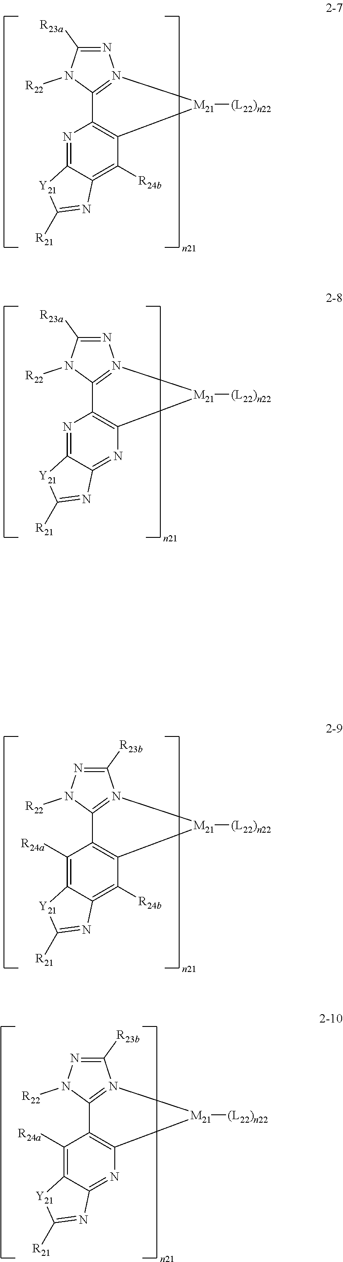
N1=C([R23a])N([R22])C2=N1[M21]([(L22)n22])C1=C2N=C2C(=C1[R24b])N=C([R21])[Y21]2.N1=C([R23a])N([R22])C2=N1[M21]([(L22)n22])C1=C2N=C2C(=N1)N=C([R21])[Y21]2.C1([R23b])=NN([R22])C2=N1[M21]([(L22)n22])C1=C2C([R24a])=C2C(=C1[R24b])N=C([R21])[Y21]2.C1([R23b])=NN([R22])C2=N1[M21]([(L22)n22])C1=C2C([R24a])=C2C(=N1)N=C([R21])[Y21]2
